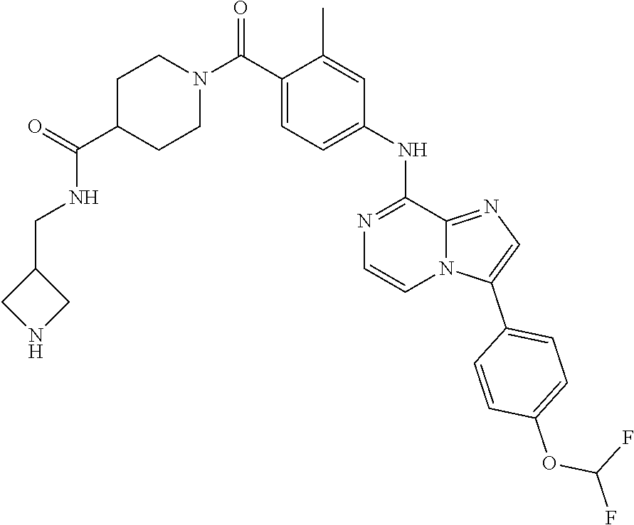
C1=C(C(N2CCC(C(NCC3CNC3)=O)CC2)=O)C(C)=CC(NC2=NC=CN3C2=NC=C3C2=CC=C(OC(F)F)C=C2)=C1
